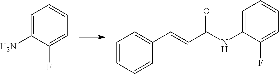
C1=C(N)C(F)=CC=C1.C1=C(NC(C=CC2=CC=CC=C2)=O)C(F)=CC=C1
